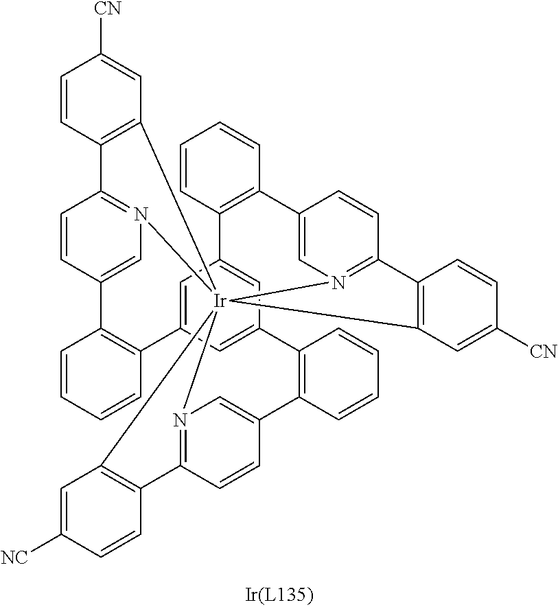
C1=CC2=C(C=C1)C1=CN3=C(C=C1)C1=C(C=C([CN])C=C1)[Ir]3145N3=C(C=CC(=C3)C3=C(C6=CC(=CC2=C6)C2=C(C=CC=C2)C2=CN1=C(C=C2)C1=C4C=C([CN])C=C1)C=CC=C3)C1=C5C=C([NC])C=C1
